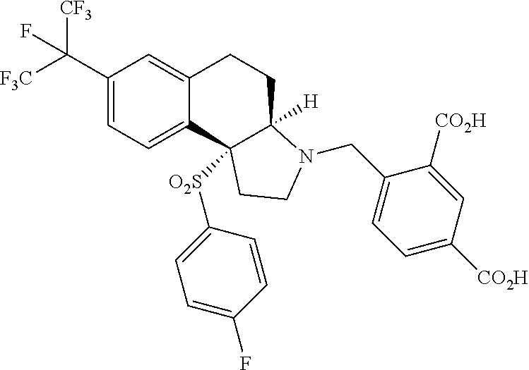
C1(C([F3C])([CF3])F)=CC=C2C(=C1)CCC1([H])C2([O2S]C2=CC=C(F)C=C2)CCN1CC1=CC=C([CO2H])C=C1[CO2H]
